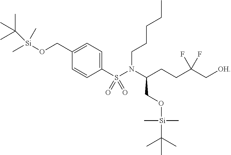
C[Si](OCC1=CC=C(S(N(C(CCC(C[OH])(F)F)CO[Si](C(C)(C)C)(C)C)CCCCC)(=O)=O)C=C1)(C)C(C)(C)C
